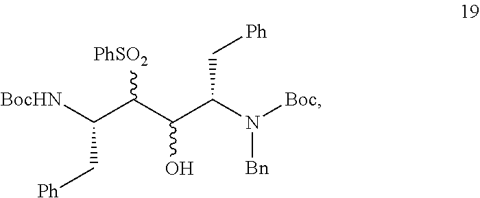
C(C(C(C(N([Boc])[Bn])C[Ph])O)[PhSO2])([BocHN])C[Ph]
